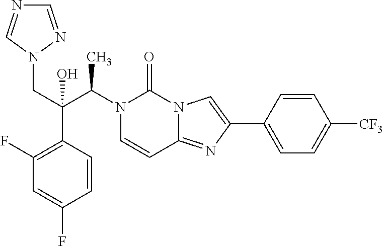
N1(C(C(CN2N=CN=C2)(C2=C(F)C=C(F)C=C2)O)C)C=CC2=NC(C3=CC=C([CF3])C=C3)=CN2C1=O
